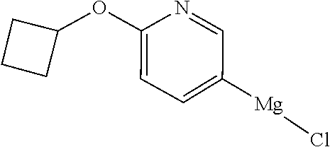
C1=NC(OC2CCC2)=CC=C1[Mg]Cl
